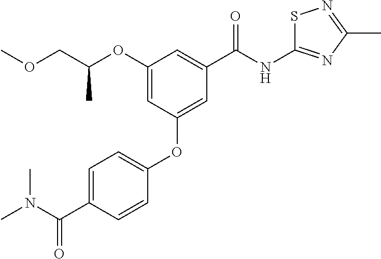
C1=CC(OC2=CC(C(NC3=NC(C)=NS3)=O)=CC(OC(COC)C)=C2)=CC=C1C(N(C)C)=O
